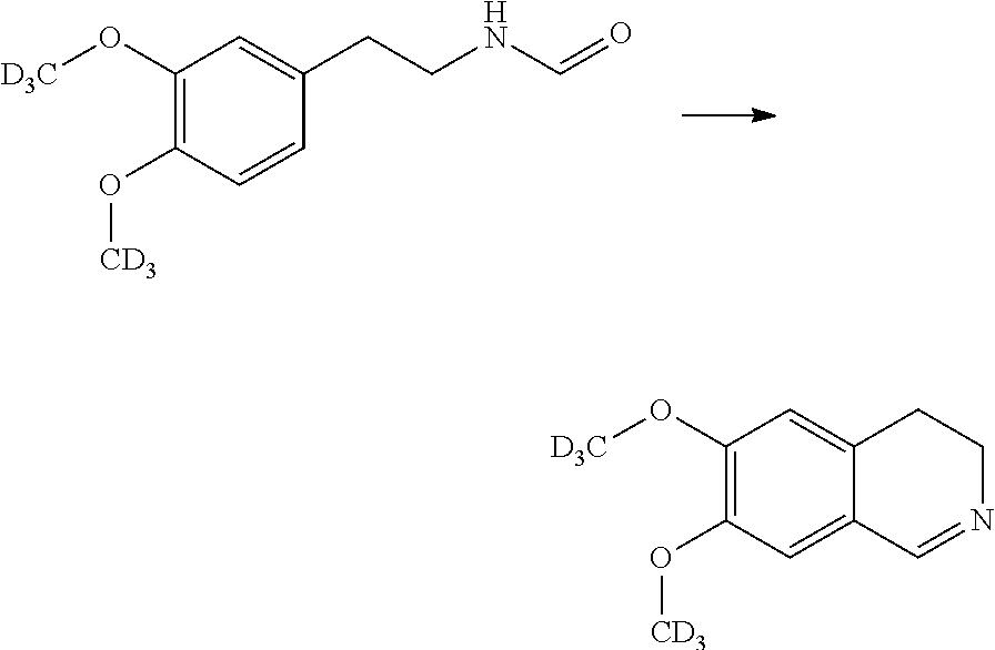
C1(O[D3C])=C(O[CD3])C=CC(CCNC=O)=C1.C1(O[D3C])=C(O[CD3])C=C2C(=C1)CCN=C2
